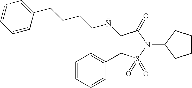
C1(NCCCCC2=CC=CC=C2)=C(C2=CC=CC=C2)S(=O)(=O)N(C2CCCC2)C1=O
